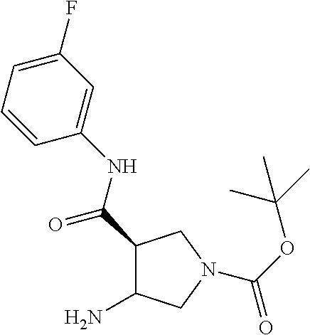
C1(C(NC2=CC(F)=CC=C2)=O)C(N)CN(C(OC(C)(C)C)=O)C1
